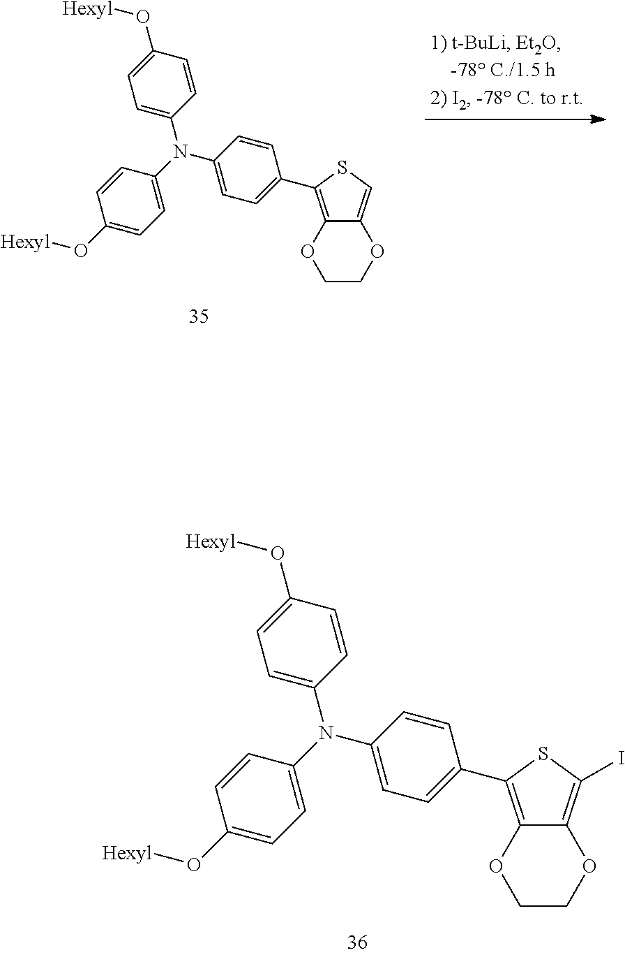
C12=C(C3=CC=C(N(C4=CC=C(O[Hexyl])C=C4)C4=CC=C(O[Hexyl])C=C4)C=C3)SC=C1OCCO2.C12=C(C3=CC=C(N(C4=CC=C(O[Hexyl])C=C4)C4=CC=C(O[Hexyl])C=C4)C=C3)SC(I)=C1OCCO2
